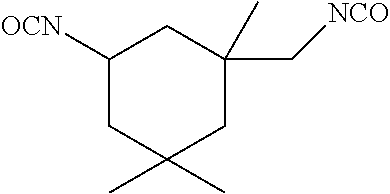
C1([OCN])CC(C)(C)CC(C[NCO])(C)C1
